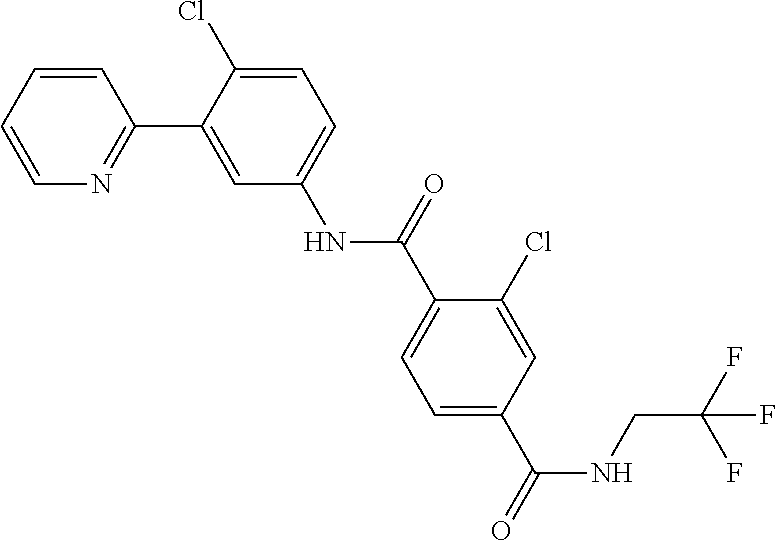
C1=CC=CN=C1C1=CC(NC(C2=CC=C(C(=O)NCC(F)(F)F)C=C2Cl)=O)=CC=C1Cl
